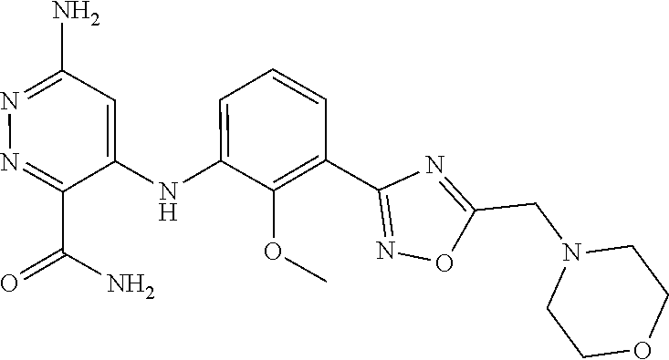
C1=CC=C(NC2=CC(N)=NN=C2C(N)=O)C(OC)=C1C1=NOC(CN2CCOCC2)=N1
